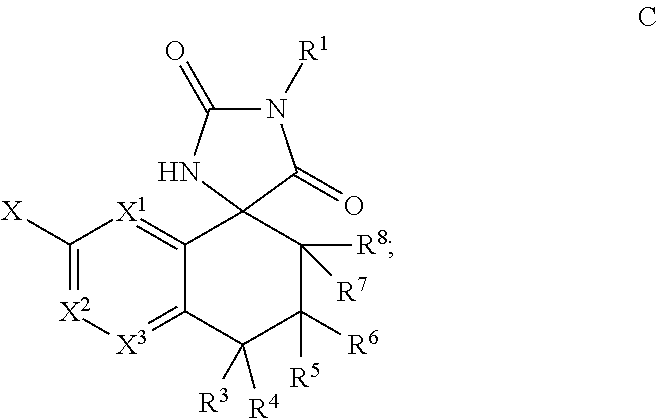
[X]C1=[X2][X3]=C2C(=[X1]1)C1(C([R8])([R7])C([R6])([R5])C2([R3])[R4])NC(=O)N([R1])C1=O
